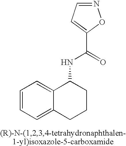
N1=CC=C(C(=O)NC2C3=CC=CC=C3CCC2)O1
